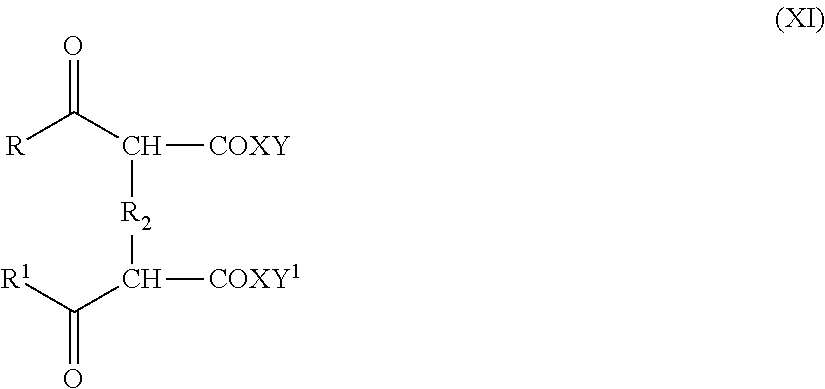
O=C(C([R2]C([COXY1])C([R1])=O)[COXY])[R]
